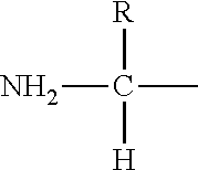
C([R])([H])(C)N
